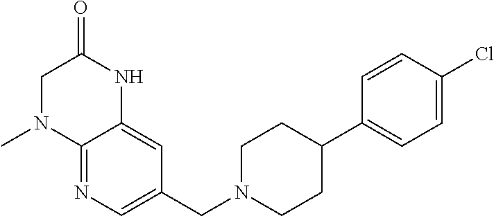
C1(CN2CCC(C3=CC=C(Cl)C=C3)CC2)=CN=C2C(=C1)NC(=O)CN2C
